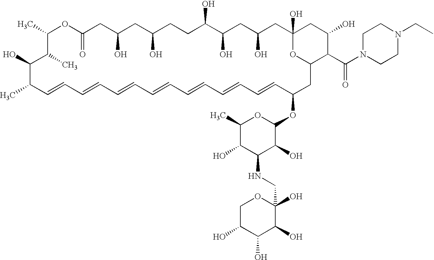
CC1C=CC=CC=CC=CC=CC=CC=CC(OC2OC(C)C(O)C(NCC3(O)OCC(O)C(O)C3O)C2O)CC2OC(O)(CC(O)CC(O)C(O)CCC(O)CC(O)CC(=O)OC(C)C(C)C1O)CC(O)C2C(N1CCN(CC)CC1)=O
